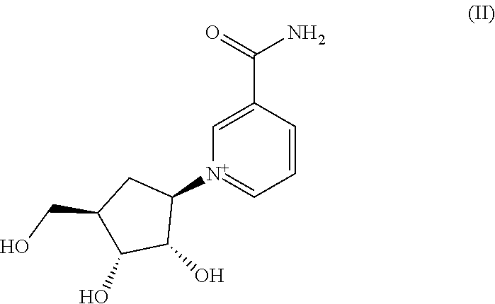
C1=C(C(=O)N)C=CC=[N+]1C1CC(CO)C(O)C1O
